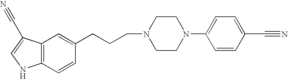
C12=C(C=CC(CCCN3CCN(C4=CC=C(C#N)C=C4)CC3)=C1)NC=C2C#N
